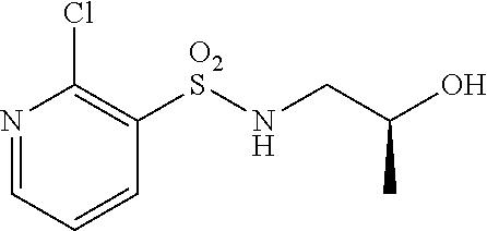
C1(Cl)=C([O2S]NCC(O)C)C=CC=N1
